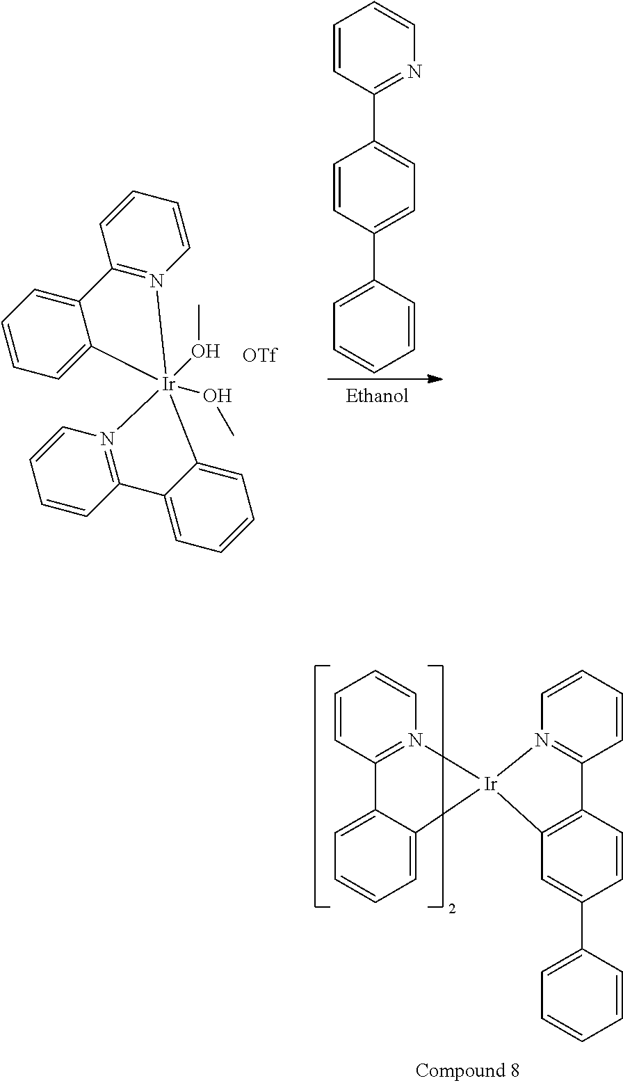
C1=CC=CC2=N1[Ir]1(OC)(OC)(C3=CC=CC=C23)C2=CC=CC=C2C2=N1C=CC=C2.C1=CC(C2=CC=C(C3=CC=CC=C3)C=C2)=NC=C1.C1=CC2=N(C=C1)[Ir]1(C3=CC=CC=C23)N2=C(C=CC=C2)C2=C1C=C(C1=CC=CC=C1)C=C2
